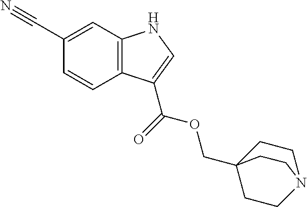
C1(C#N)=CC2=C(C=C1)C(C(=O)OCC13CCN(CC1)CC3)=CN2
